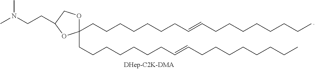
C(CN(C)C)C1COC(CCCCCCCC=CCCCCCCCC)(CCCCCCCC=CCCCCCCCC)O1
